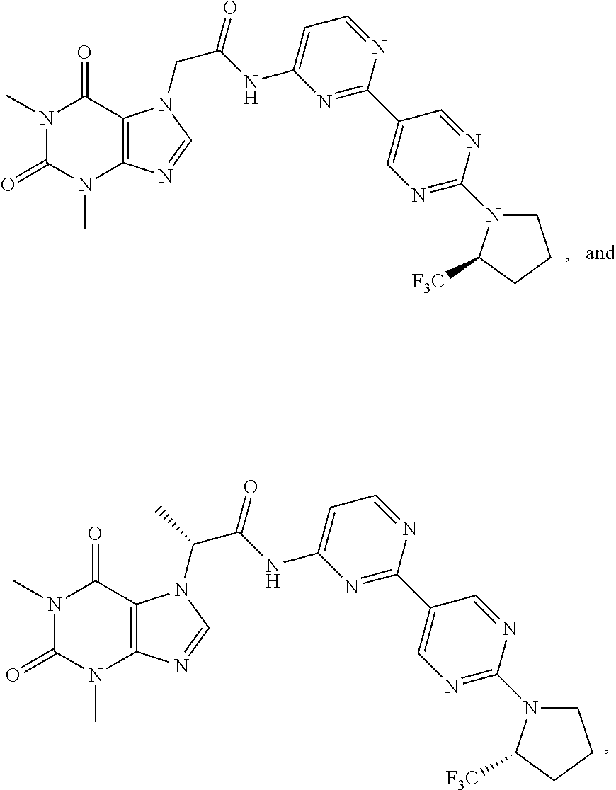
N1(C)C(=O)N(C)C2=C(C1=O)N(CC(=O)NC1=CC=NC(C3=CN=C(N4C([F3C])CCC4)N=C3)=N1)C=N2.N1(C)C(=O)N(C)C2=C(C1=O)N(C(C(=O)NC1=CC=NC(C3=CN=C(N4C([F3C])CCC4)N=C3)=N1)C)C=N2
